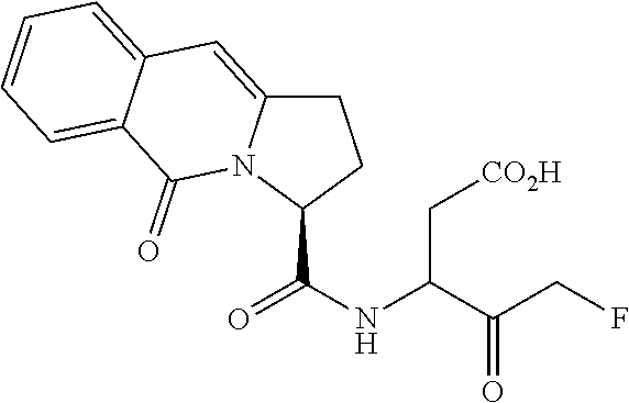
C1C2=CC3=CC=CC=C3C(=O)N2C(C(=O)NC(C(=O)CF)C[CO2H])C1
